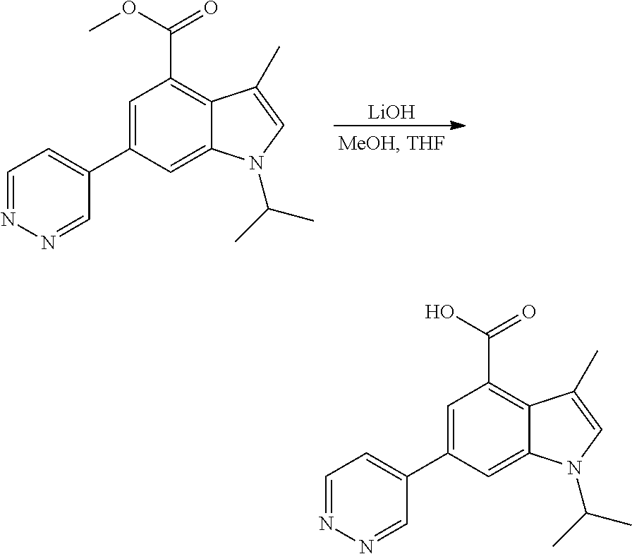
[LiOH].C1=NN=CC(C2=CC(C(OC)=O)=C3C(=C2)N(C(C)C)C=C3C)=C1.C1=NN=CC(C2=CC(C(O)=O)=C3C(=C2)N(C(C)C)C=C3C)=C1
